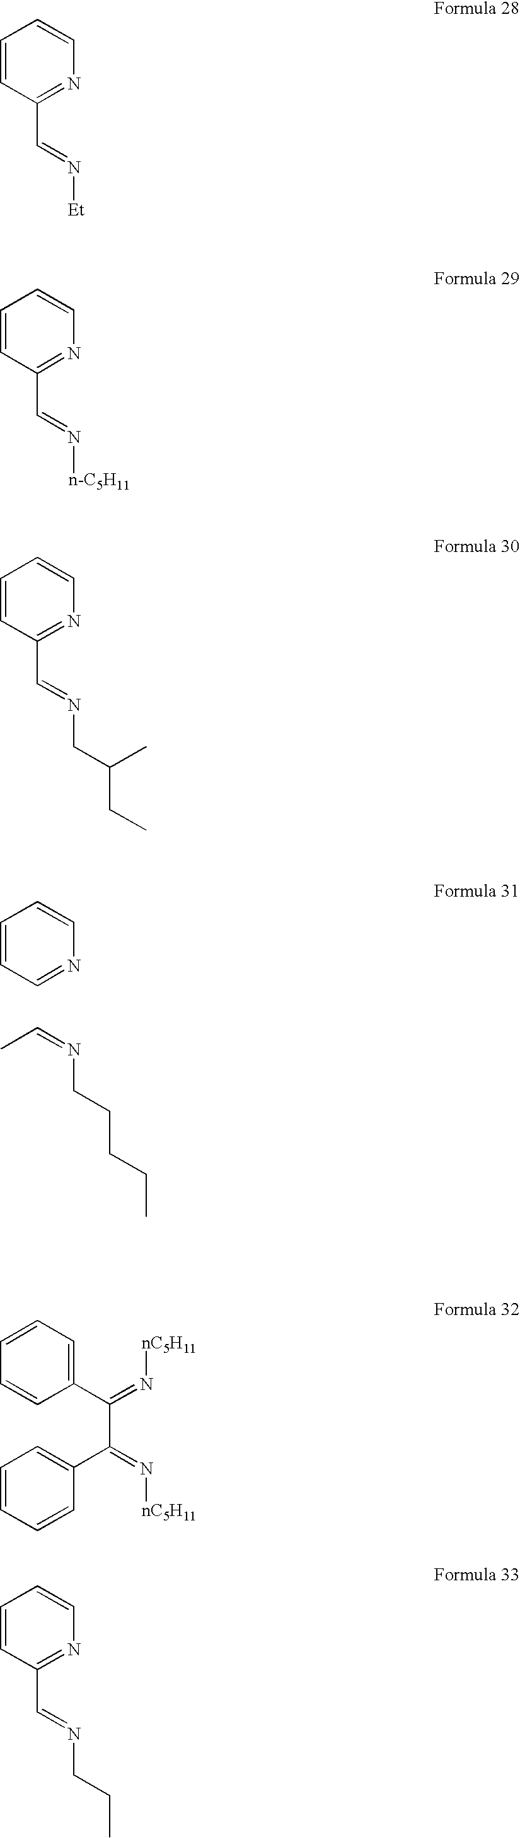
C(=NCCCCC)C.C1=CC=NC=C1.C1=CC(C=N[Et])=NC=C1.C1=CC(C=NCC(CC)C)=NC=C1.C1=CC=CC=C1C(C(C1=CC=CC=C1)=N[nC5H11])=N[nC5H11].C1=CC(C=NCCC)=NC=C1.C1=CC(C=N[n-C5H11])=NC=C1
